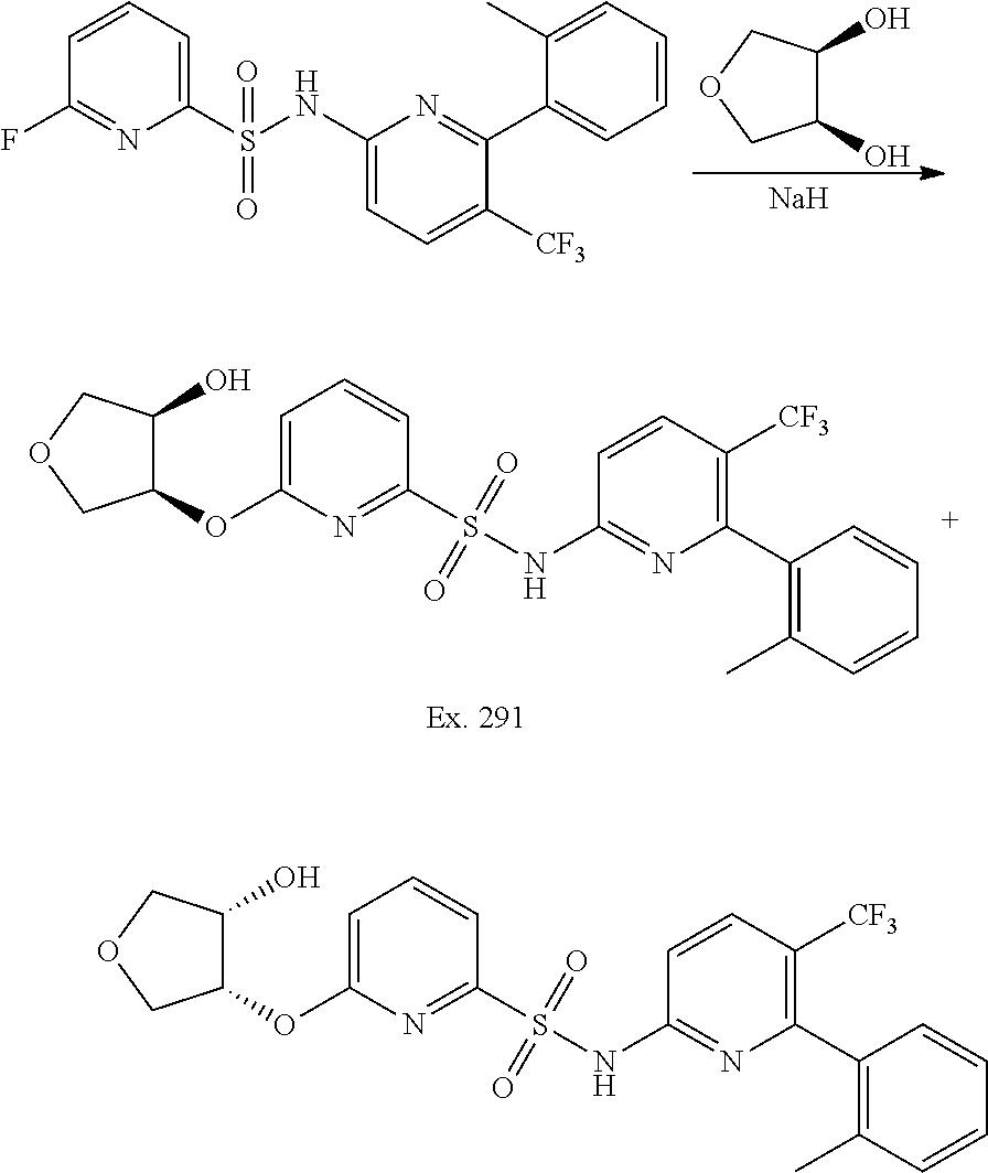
C1(O)C(O)COC1.C1=CC=C(S(=O)(=O)NC2=CC=C([CF3])C(C3=CC=CC=C3C)=N2)N=C1F.[Na].S(NC1=NC(C2=C(C)C=CC=C2)=C([CF3])C=C1)(=O)(=O)C1=NC(OC2C(O)COC2)=CC=C1.S(NC1=NC(C2=C(C)C=CC=C2)=C([CF3])C=C1)(=O)(=O)C1=NC(OC2C(O)COC2)=CC=C1
